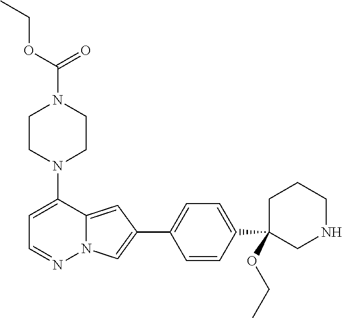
N1(C2=CC=NN3C2=CC(C2=CC=C(C4(OCC)CNCCC4)C=C2)=C3)CCN(C(=O)OCC)CC1
